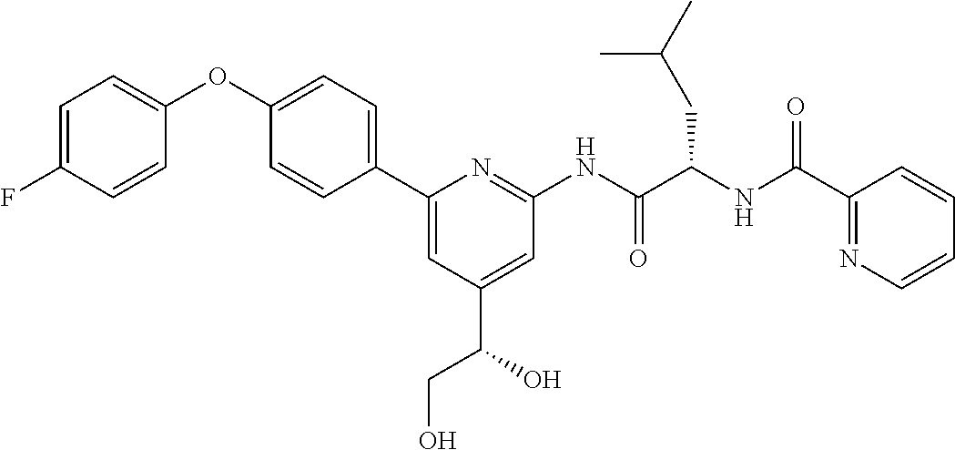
C1=C(F)C=CC(OC2=CC=C(C3=CC(C(O)CO)=CC(NC(C(NC(C4=NC=CC=C4)=O)CC(C)C)=O)=N3)C=C2)=C1
